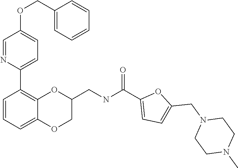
C1=NC(C2=C3C(=CC=C2)OCC(CNC(C2=CC=C(CN4CCN(C)CC4)O2)=O)O3)=CC=C1OCC1=CC=CC=C1
